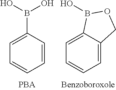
C1=C2C(=CC=C1)COB2O.C1=C(B(O)O)C=CC=C1
